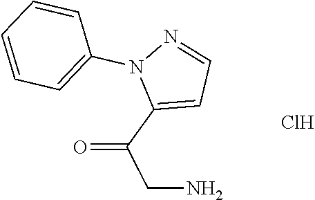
O=C(C1=CC=NN1C1=CC=CC=C1)CN.Cl
